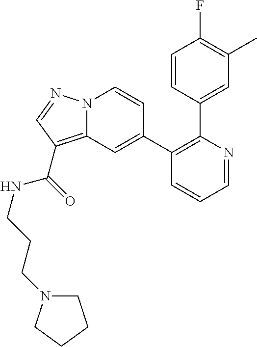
C1=NC(C2=CC(C)=C(F)C=C2)=C(C2=CC3=C(C(=O)NCCCN4CCCC4)C=NN3C=C2)C=C1
